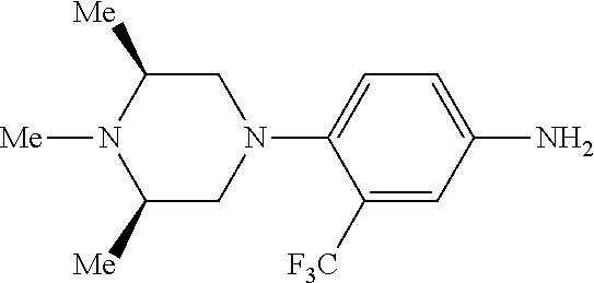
C1([F3C])=CC(N)=CC=C1N1CC([Me])N([Me])C([Me])C1
